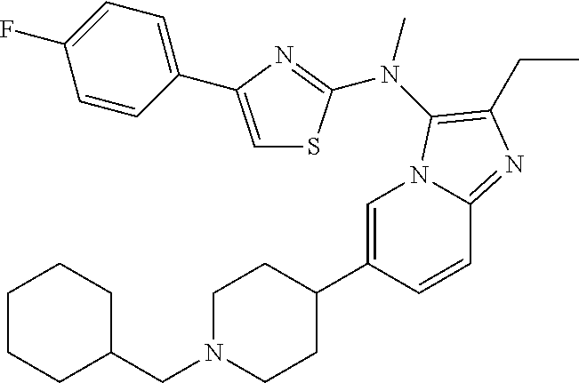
C1=C(C2CCN(CC3CCCCC3)CC2)C=CC2=NC(CC)=C(N(C)C3=NC(C4=CC=C(F)C=C4)=CS3)N12
